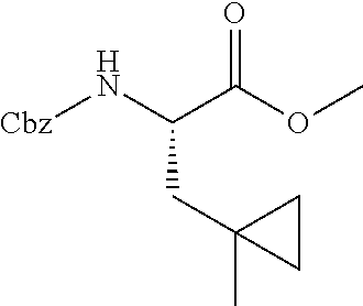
C(C(OC)=O)(CC1(C)CC1)N[Cbz]
